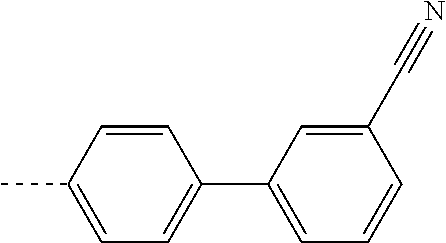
C1=CC(C)=CC=C1C1=CC=CC(C#N)=C1
